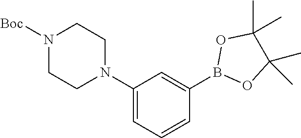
N1([Boc])CCN(C2=CC=CC(B3OC(C)(C)C(C)(C)O3)=C2)CC1
